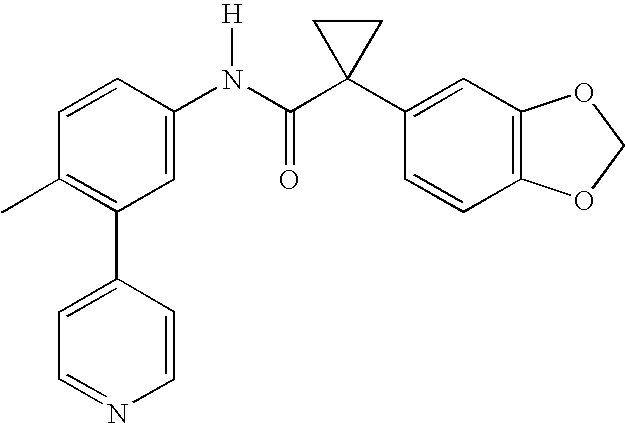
C1=CC(N(C(C2(C3=CC4=C(C=C3)OCO4)CC2)=O)[H])=CC(C2=CC=NC=C2)=C1C
